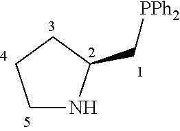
C1NC(C[PPh2])CC1
